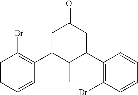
C1=CC(Br)=C(C2C(C)C(C3=C(Br)C=CC=C3)=CC(=O)C2)C=C1
